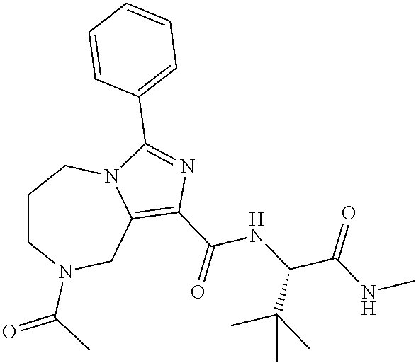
C1CN(C(C)=O)CC2=C(C(NC(C(=O)NC)C(C)(C)C)=O)N=C(C3=CC=CC=C3)N2C1
